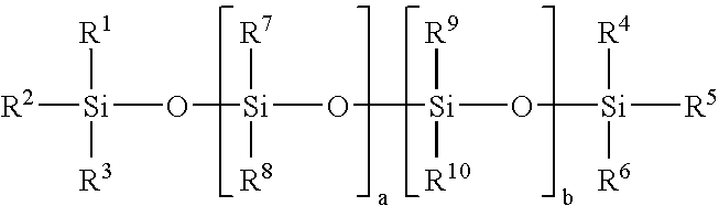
[R2][Si](O[Si]([R7])([R8])O[Si]([R9])([R10])O[Si]([R5])([R4])[R6])([R1])[R3]
